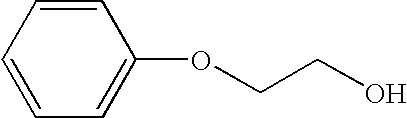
C1=CC=C(OCCO)C=C1
